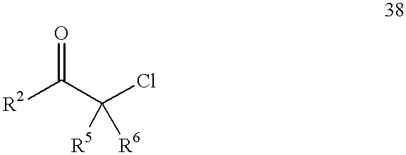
[R2]C(C(Cl)([R5])[R6])=O
